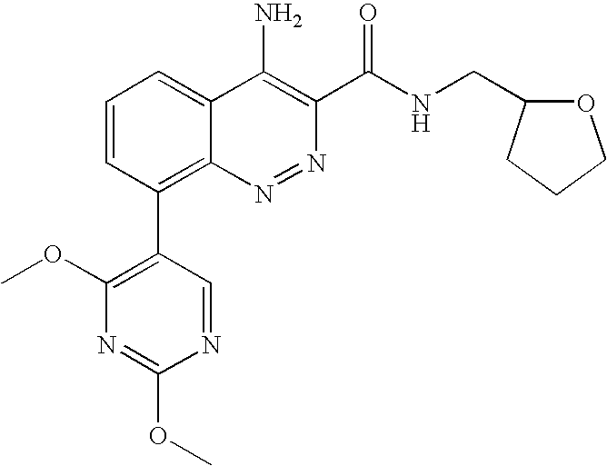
C1=CC(C2=C(OC)N=C(OC)N=C2)=C2C(=C1)C(N)=C(C(NCC1OCCC1)=O)N=N2
